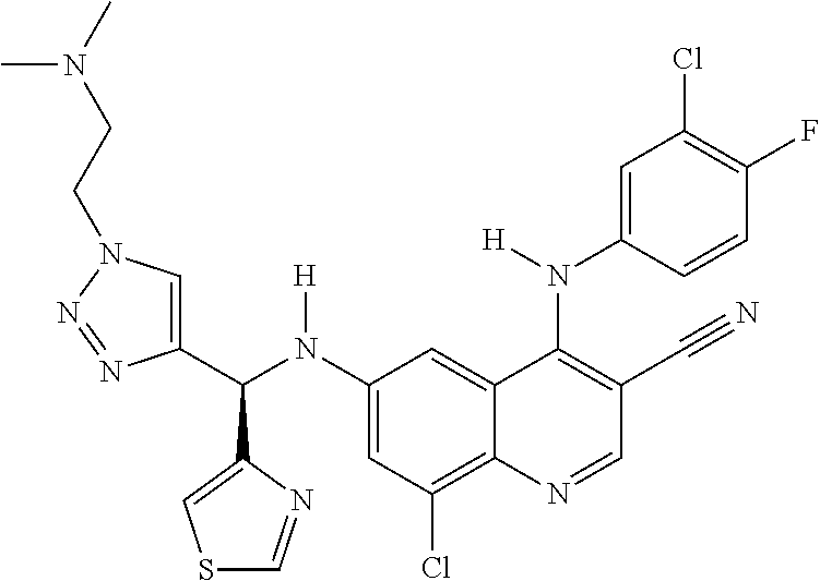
C1(N(C(C2=CN(CCN(C)C)N=N2)C2=CSC=N2)[H])=CC(Cl)=C2C(=C1)C(N(C1=CC(Cl)=C(F)C=C1)[H])=C(C#N)C=N2
